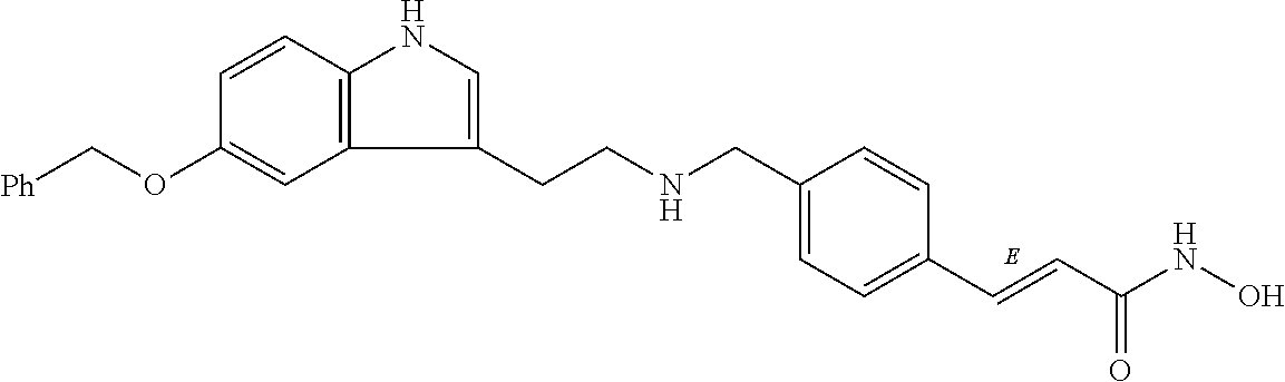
C1=C(CNCCC2=CNC3=C2C=C(OC[Ph])C=C3)C=CC(C=CC(NO)=O)=C1
